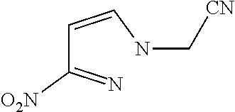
C([CN])NC=CC(=N)[O2N]
